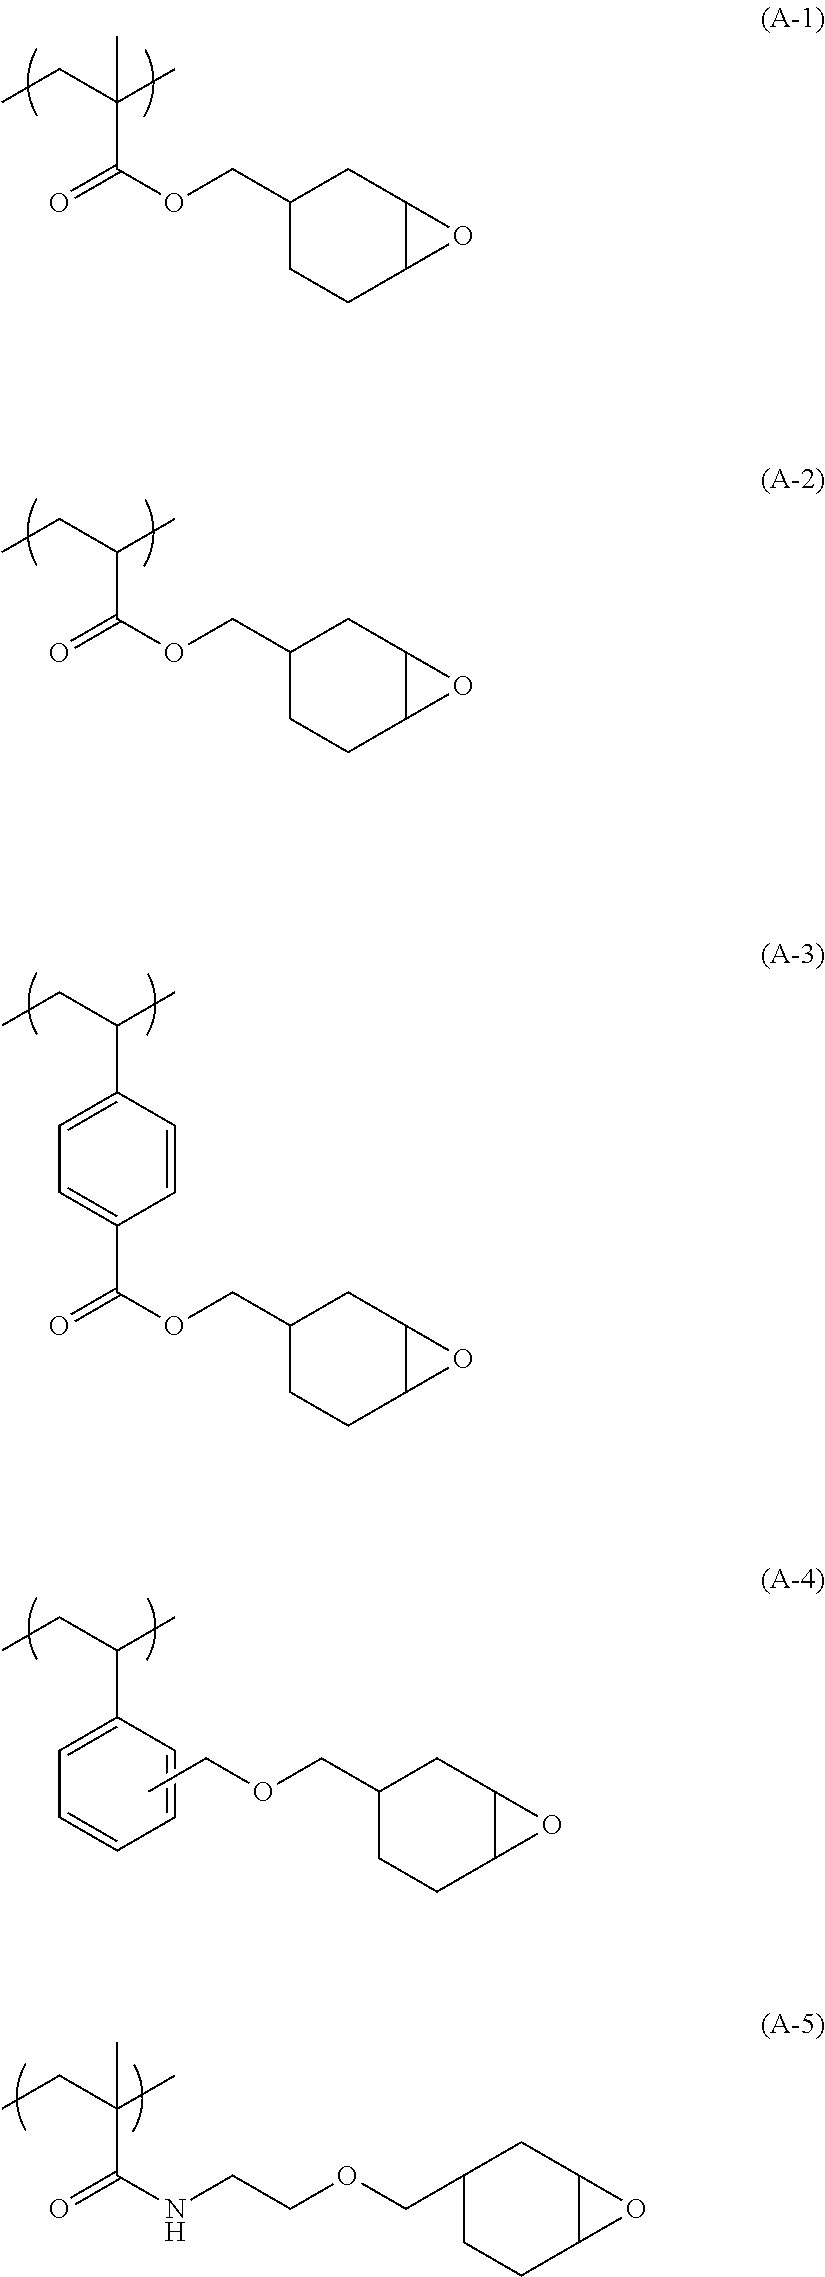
CCC(C)(C)C(OCC1CCC2C(C1)O2)=O.CCC(C)C(OCC1CCC2C(C1)O2)=O.C1(C(OCC2CCC3C(C2)O3)=O)=CC=C(C(CC)C)C=C1.C1=CC=C(C(CC)C)C=C1.C(OCC1CCC2C(C1)O2)C.CCC(C)(C)C(NCCOCC1CCC2C(C1)O2)=O
